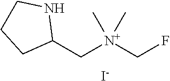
C1(C[N+](CF)(C)C)NCCC1.[I-]
